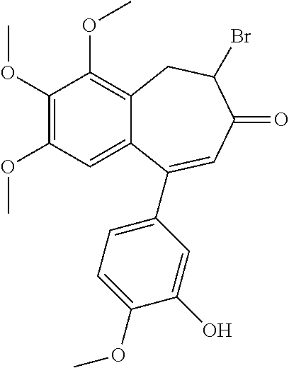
C1(OC)=C(OC)C=C2C(=C1OC)CC(Br)C(=O)C=C2C1=CC=C(OC)C(O)=C1
